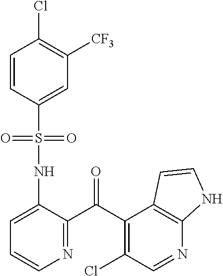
C1=CC(S(NC2=CC=CN=C2C(=O)C2=C(Cl)C=NC3=C2C=CN3)(=O)=O)=CC([CF3])=C1Cl
